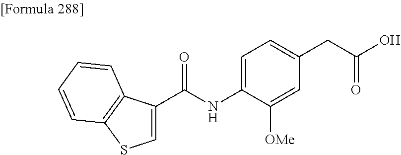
C1=C(C(=O)NC2=CC=C(CC(O)=O)C=C2[OMe])C2=C(S1)C=CC=C2
